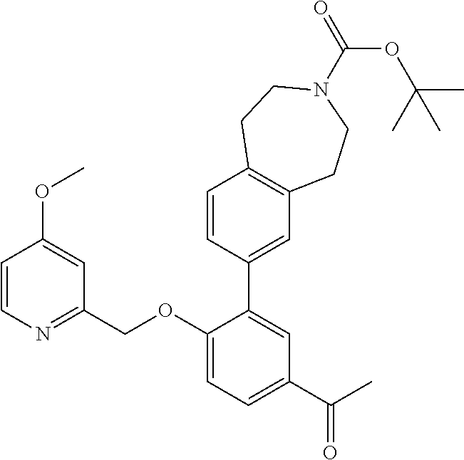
C1=CN=C(COC2=CC=C(C(C)=O)C=C2C2=CC3=C(C=C2)CCN(C(=O)OC(C)(C)C)CC3)C=C1OC
